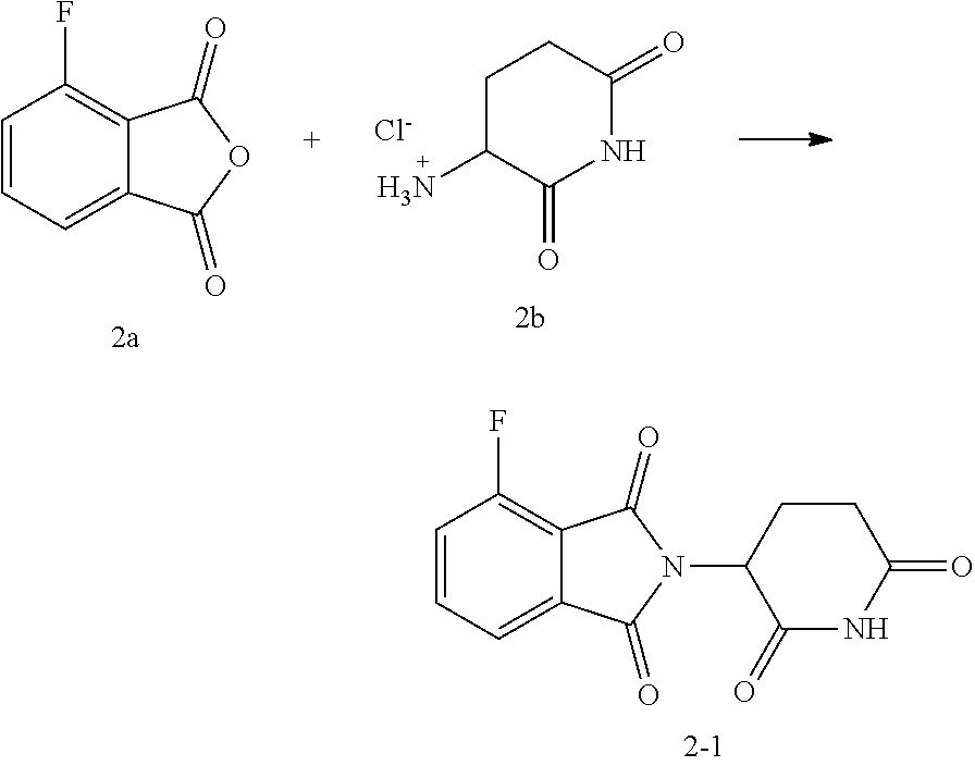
C1=CC=C2C(=C1F)C(=O)N(C1C(=O)NC(=O)CC1)C2=O.C1=CC=C2C(=C1F)C(=O)OC2=O.C1C(N)C(=O)NC(=O)C1.[Cl-]
